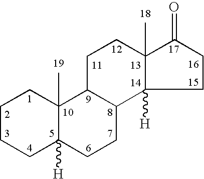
C1C2C(C3([H])C(C)(C1)C(=O)CC3)CCC1([H])C2(C)CCCC1
